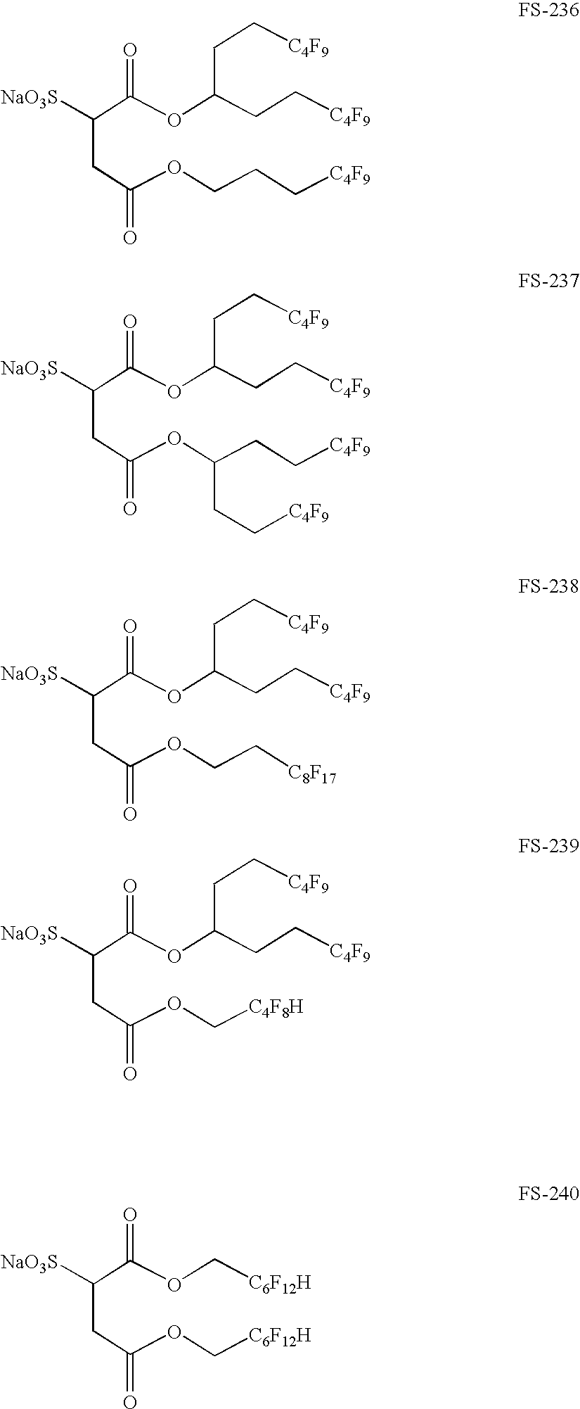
C(OC(CC[C4F9])CC[C4F9])(=O)C(CC(OCCC[C4F9])=O)[NaO3S].C(OC(CC[C4F9])CC[C4F9])(=O)C(CC(OC(CC[C4F9])CC[C4F9])=O)[NaO3S].C(OC(CC[C4F9])CC[C4F9])(=O)C(CC(OCC[C8F17])=O)[NaO3S].C(OC(CC[C4F9])CC[C4F9])(=O)C(CC(OC[C4F8H])=O)[NaO3S].C(OC[C6F12H])(=O)C(CC(OC[C6F12H])=O)[NaO3S]
